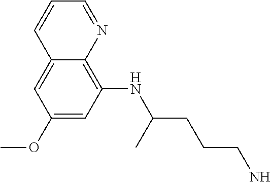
C1(OC)=CC(NC(CCCN)C)=C2C(=C1)C=CC=N2
